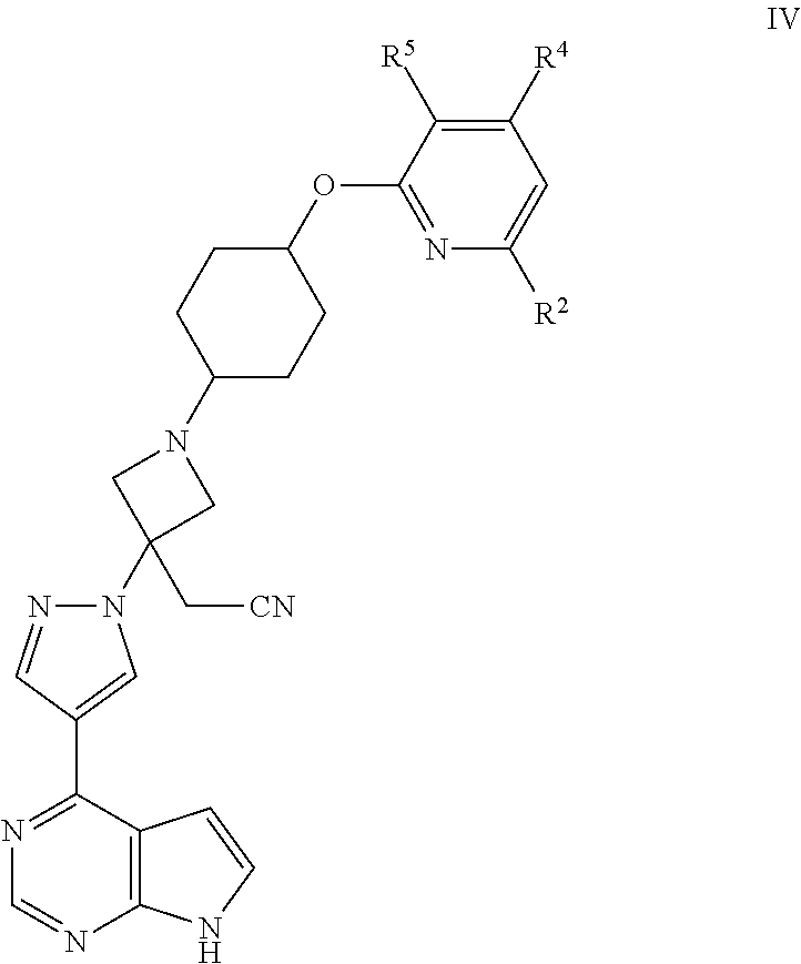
C12=C(C(C3=CN(C4(C[CN])CN(C5CCC(OC6=NC([R2])=CC([R4])=C6[R5])CC5)C4)N=C3)=NC=N1)C=CN2
